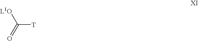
C([T])(=O)[L1O]
